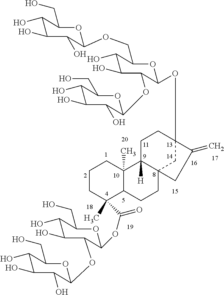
C1C2([H])C3(CC(OC4OC(COC5OC(CO)C(O)C(O)C5O)C(O)C(O)C4OC4OC(CO)C(O)C(O)C4O)(C1)C(=C)C3)CCC1C2(C)CCCC1(C)C(=O)OC1OC(CO)C(O)C(O)C1OC1OC(CO)C(O)C(O)C1O
